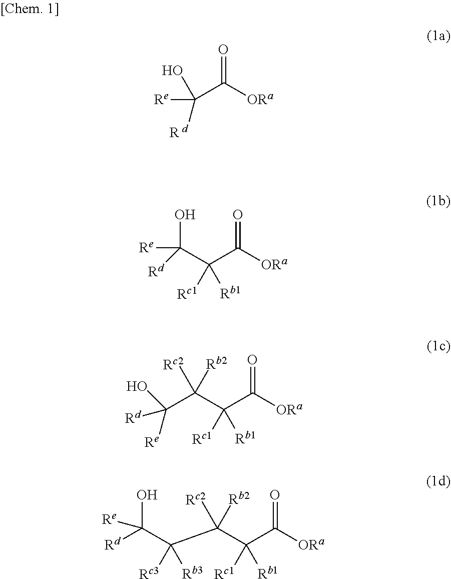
C(C([ORa])=O)([Re])(O)[R d].C(C([ORa])=O)(C([Re])(O)[Rd])([Rb1])[Rc1].C(C([ORa])=O)(C(C([Re])([Rd])O)([Rb2])[Rc2])([Rb1])[Rc1].C(C([ORa])=O)(C(C(C(O)([Rd])[Re])([Rc3])[Rb3])([Rb2])[Rc2])([Rb1])[Rc1]
